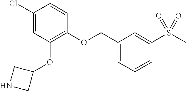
C1(Cl)=CC(OC2CNC2)=C(OCC2=CC=CC(S(C)(=O)=O)=C2)C=C1
